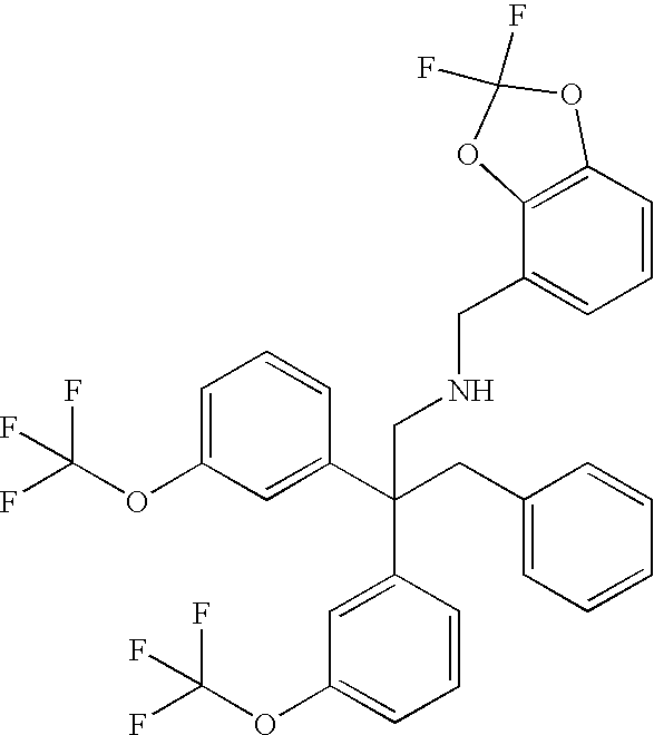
C1=C(OC(F)(F)F)C=C(C(CC2=CC=CC=C2)(CNCC2=CC=CC3=C2OC(F)(F)O3)C2=CC(OC(F)(F)F)=CC=C2)C=C1
